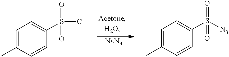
C1=C(C)C=CC(S(Cl)(=O)=O)=C1.[NaN3].C1=C(C)C=CC(S([N3])(=O)=O)=C1
